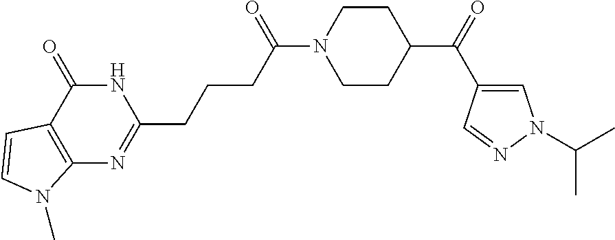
C12=C(C(=O)NC(CCCC(=O)N3CCC(C(=O)C4=CN(C(C)C)N=C4)CC3)=N1)C=CN2C
